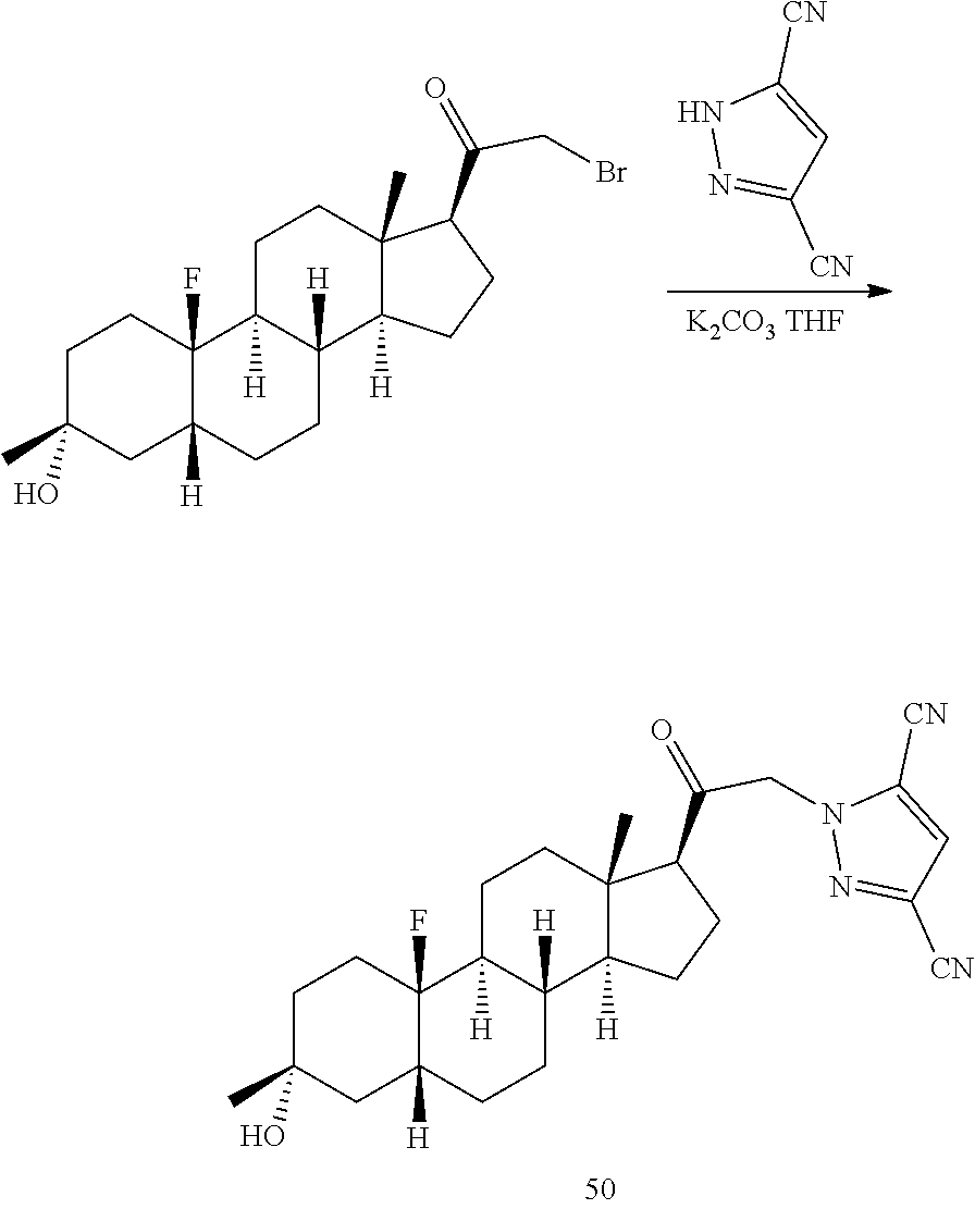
C1C(C)(O)CC2([H])C(F)(C1)C1([H])C([H])(CC2)C2([H])C(C)(CC1)C(C(=O)CN1N=C([CN])C=C1[CN])CC2.[K2CO3 THF].N1N=C([CN])C=C1[CN].C1C(C)(O)CC2([H])C(F)(C1)C1([H])C([H])(CC2)C2([H])C(C)(CC1)C(C(=O)CBr)CC2
